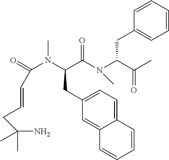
C12=CC(CC(N(C(=O)C=CCC(C)(N)C)C)C(N(C(C(C)=O)CC3=CC=CC=C3)C)=O)=CC=C1C=CC=C2
